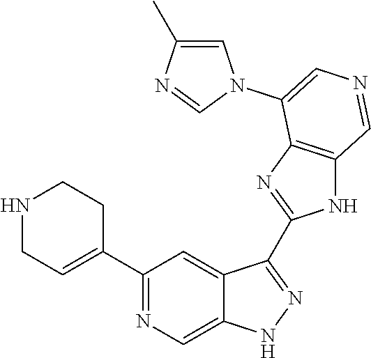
C1(C2=CCNCC2)=NC=C2C(=C1)C(C1=NC3=C(N1)C=NC=C3N1C=C(C)N=C1)=NN2
